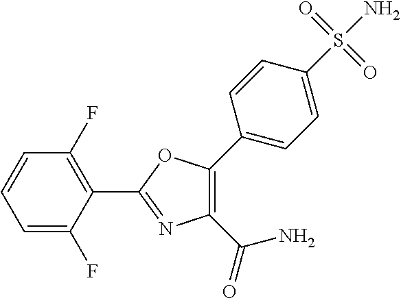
C1=C(F)C(C2=NC(C(N)=O)=C(C3=CC=C(S(N)(=O)=O)C=C3)O2)=C(F)C=C1
